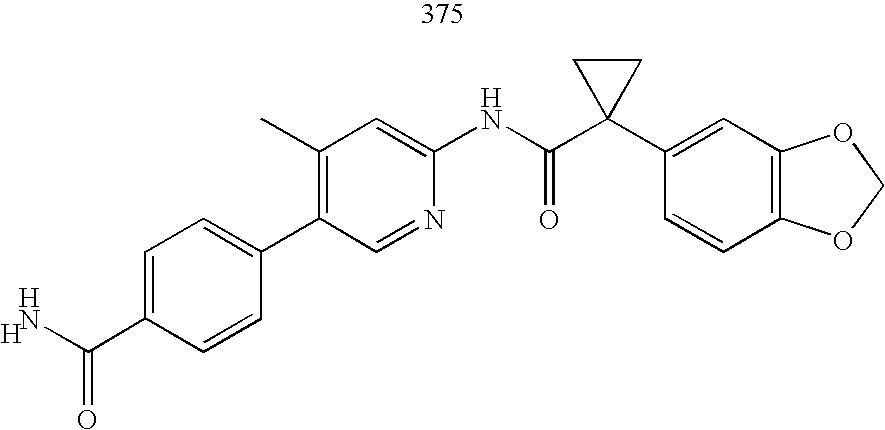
C1(C2=CC=C(C(N)=O)C=C2)=C(C)C=C(NC(C2(C3=CC4=C(C=C3)OCO4)CC2)=O)N=C1.[H]
